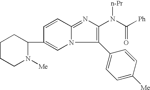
C1CCN([Me])C(C2=CN3C(=NC(N(C([Ph])=O)[n-Pr])=C3C3=CC=C([Me])C=C3)C=C2)C1
